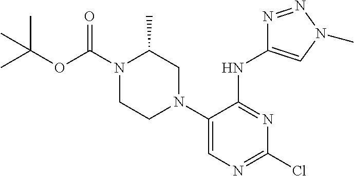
N1(C(OC(C)(C)C)=O)CCN(C2=CN=C(Cl)N=C2NC2=CN(C)N=N2)CC1C
